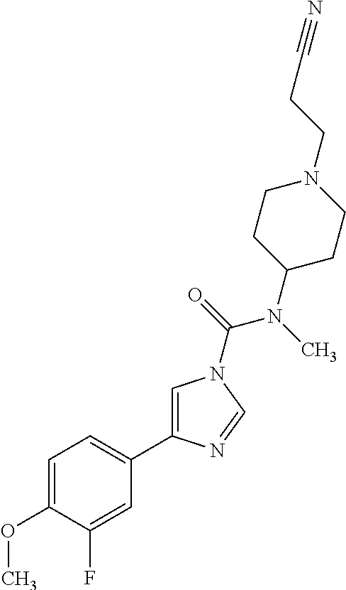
C1=C(OC)C(F)=CC(C2=CN(C(=O)N(C)C3CCN(CCC#N)CC3)C=N2)=C1
